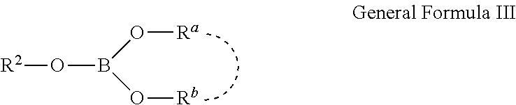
[R2]OB(O[Rb])O[Ra]
